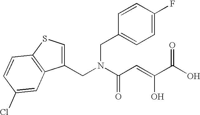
C1(CN(C(C=C(C(O)=O)O)=O)CC2=CC=C(F)C=C2)=CSC2=C1C=C(Cl)C=C2
